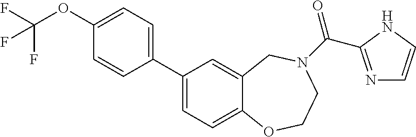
C1(C2=CC=C(OC(F)(F)F)C=C2)=CC=C2C(=C1)CN(C(=O)C1=NC=CN1)CCO2
